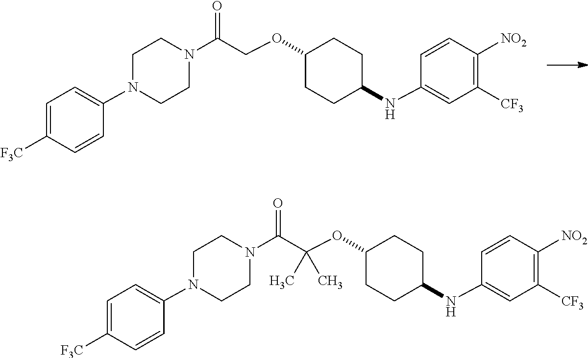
C1=C([F3C])C=CC(N2CCN(C(COC3CCC(NC4=CC([CF3])=C([NO2])C=C4)CC3)=O)CC2)=C1.C1=C([F3C])C=CC(N2CCN(C(C(OC3CCC(NC4=CC([CF3])=C([NO2])C=C4)CC3)(C)C)=O)CC2)=C1
